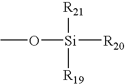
O([Si]([R20])([R21])[R19])C
